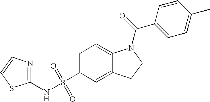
C1=C(S(NC2=NC=CS2)(=O)=O)C=C2C(=C1)N(C(=O)C1=CC=C(C)C=C1)CC2
